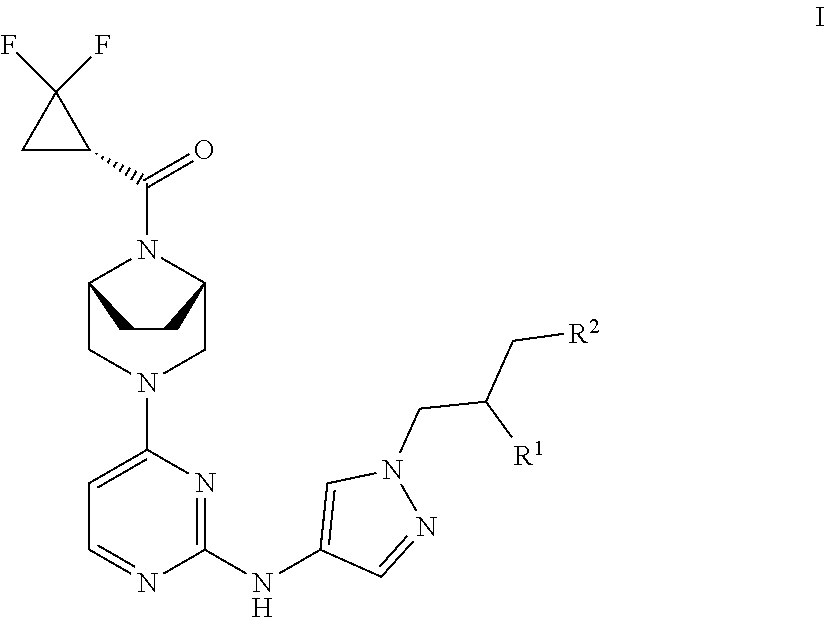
C12CN(C3=CC=NC(NC4=CN(CC(C[R2])[R1])N=C4)=N3)CC(N1C(C1C(F)(F)C1)=O)CC2
